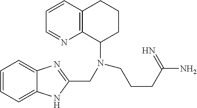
C1=CC=C2C(=C1)N=C(CN(C1CCCC3=C1N=CC=C3)CCCC(N)=N)N2
